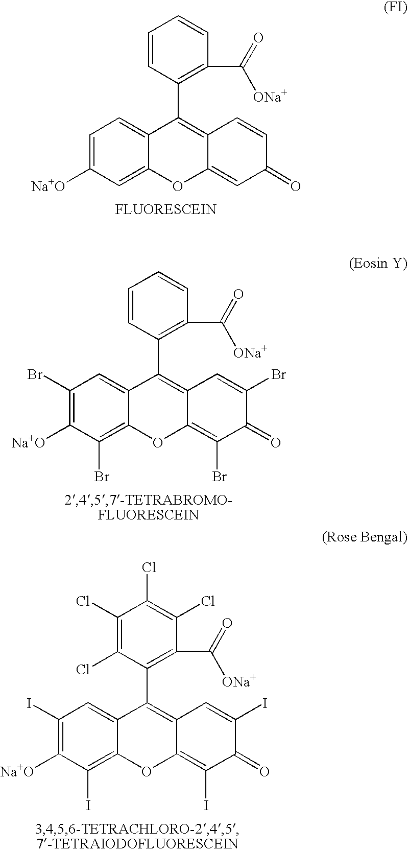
C1=C([Na+O])C=C2C(=C1)C(C1=C(C([ONa+])=O)C=CC=C1)=C1C(=CC(=O)C=C1)O2.C1(Br)=C([Na+O])C(Br)=C2C(=C1)C(C1=C(C([ONa+])=O)C=CC=C1)=C1C(=C(Br)C(=O)C(Br)=C1)O2.C1(I)=C([Na+O])C(I)=C2C(=C1)C(C1=C(C([ONa+])=O)C(Cl)=C(Cl)C(Cl)=C1Cl)=C1C(=C(I)C(=O)C(I)=C1)O2
